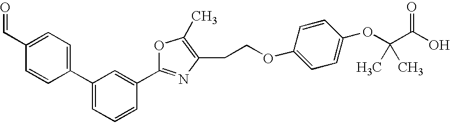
C1(C2=CC=C(C=O)C=C2)=CC=CC(C2=NC(CCOC3=CC=C(OC(C)(C)C(=O)O)C=C3)=C(C)O2)=C1
